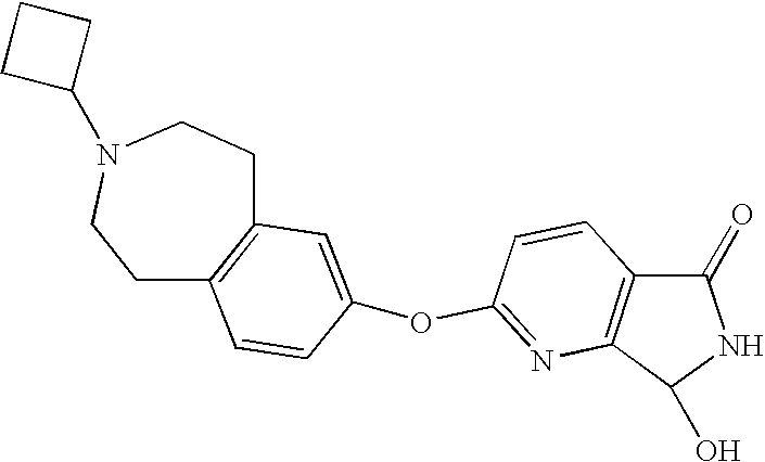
C1(=O)C2=C(C(O)N1)N=C(OC1=CC3=C(CCN(C4CCC4)CC3)C=C1)C=C2
